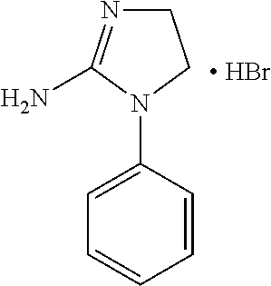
C1=CC(N2CCN=C2N)=CC=C1.[ HBr]
